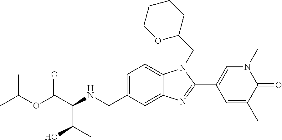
C1=C(CNC(C(OC(C)C)=O)C(C)O)C=C2C(=C1)N(CC1CCCCO1)C(C1=CN(C)C(=O)C(C)=C1)=N2
